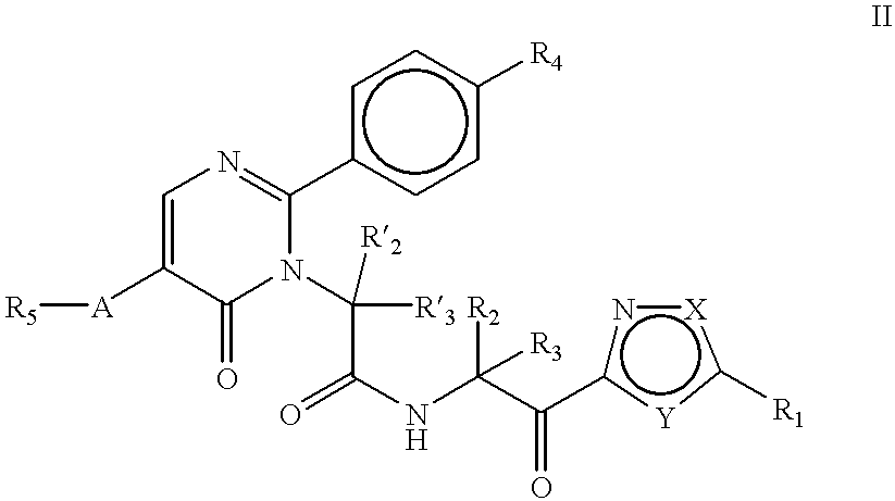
c1c(C2=NC=C([A][R5])C(=O)N2C(C(=O)NC(C(=O)c2n[X]c([R1])[Y]2)([R2])[R3])([R3])[R2])ccc([R4])c1
